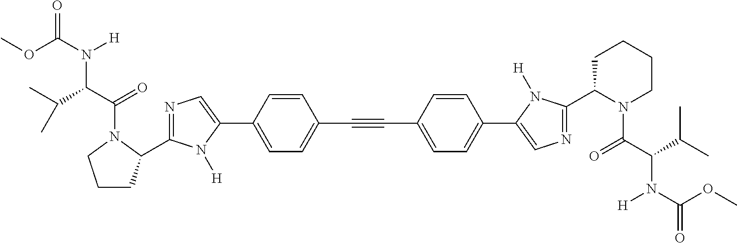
N1=C(C2CCCN2C(C(C(C)C)N(C(OC)=O)[H])=O)N([H])C(C2=CC=C(C#CC3=CC=C(C4=CN=C(C5N(C(C(C(C)C)N(C(=O)OC)[H])=O)CCCC5)N4[H])C=C3)C=C2)=C1
